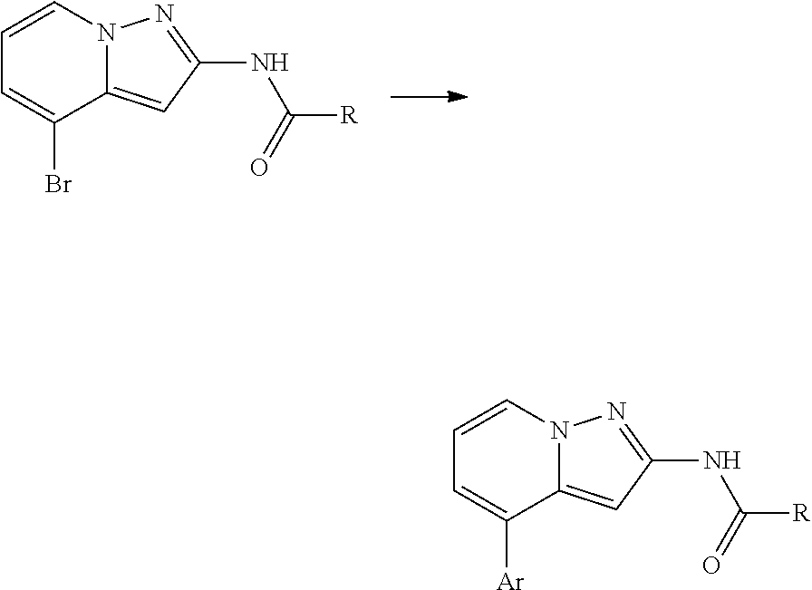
C1=CN2C(=CC(NC([R])=O)=N2)C(Br)=C1.C1=CN2C(=CC(NC([R])=O)=N2)C([Ar])=C1
